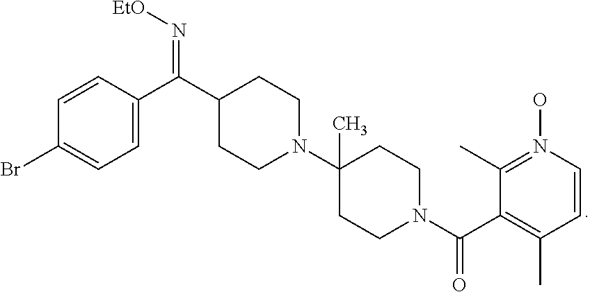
C1=CC(C(C2CCN(C3(C)CCN(C(C4=C(C)C=CN(O)=C4C)=O)CC3)CC2)=N[EtO])=CC=C1Br
